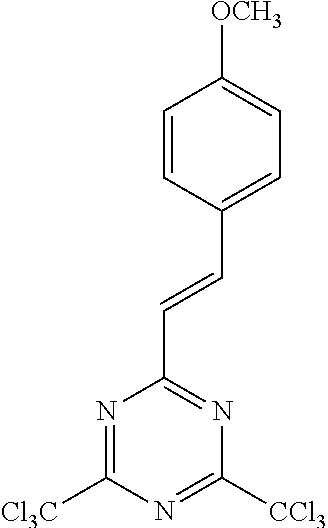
C1([OCH3])=CC=C(C=CC2=NC([CCl3])=NC([Cl3C])=N2)C=C1
